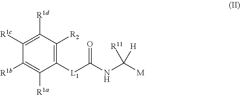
C1([R1c])=C([R1d])C([R2])=C([L1]C(NC([M])([R11])[H])=O)C([R1a])=C1[R1b]
